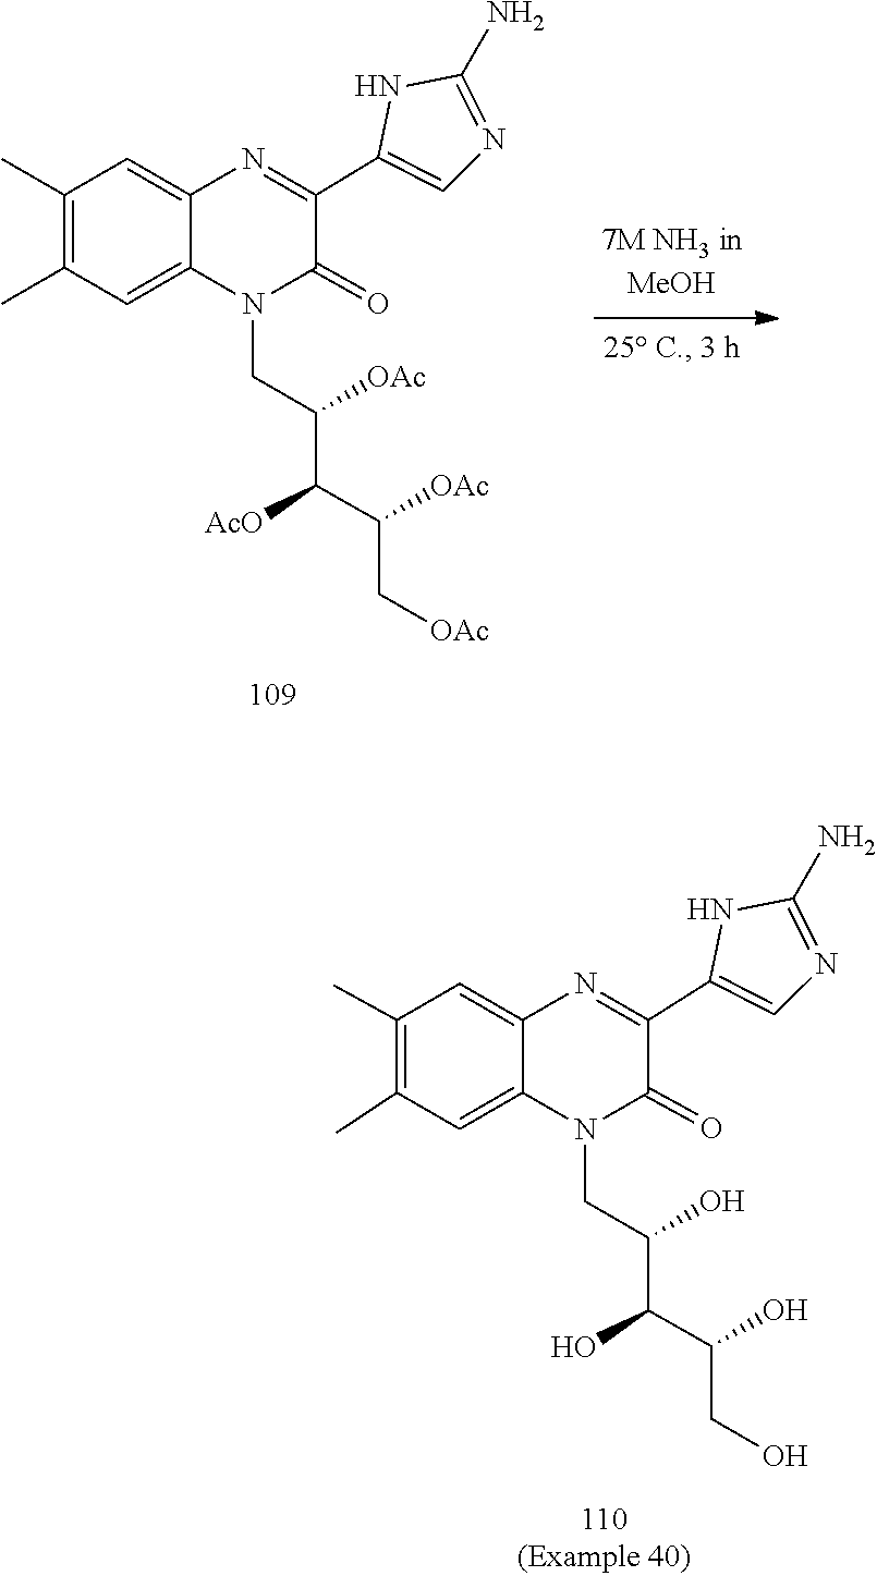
C(CO)(C(O)C(CN1C(=O)C(C2=CN=C(N)N2)=NC2=CC(C)=C(C)C=C12)O)O.C(C[OAc])(C(C(CN1C(=O)C(C2=CN=C(N)N2)=NC2=CC(C)=C(C)C=C12)[OAc])[AcO])[OAc]
